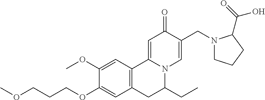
COCCCOC1=CC2=C(C=C1OC)C1=CC(=O)C(CN3CCCC3C(=O)O)=CN1C(CC)C2
